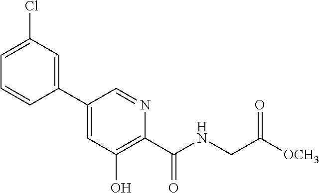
C1=C(Cl)C=C(C2=CC(O)=C(C(=O)NCC([OCH3])=O)N=C2)C=C1
